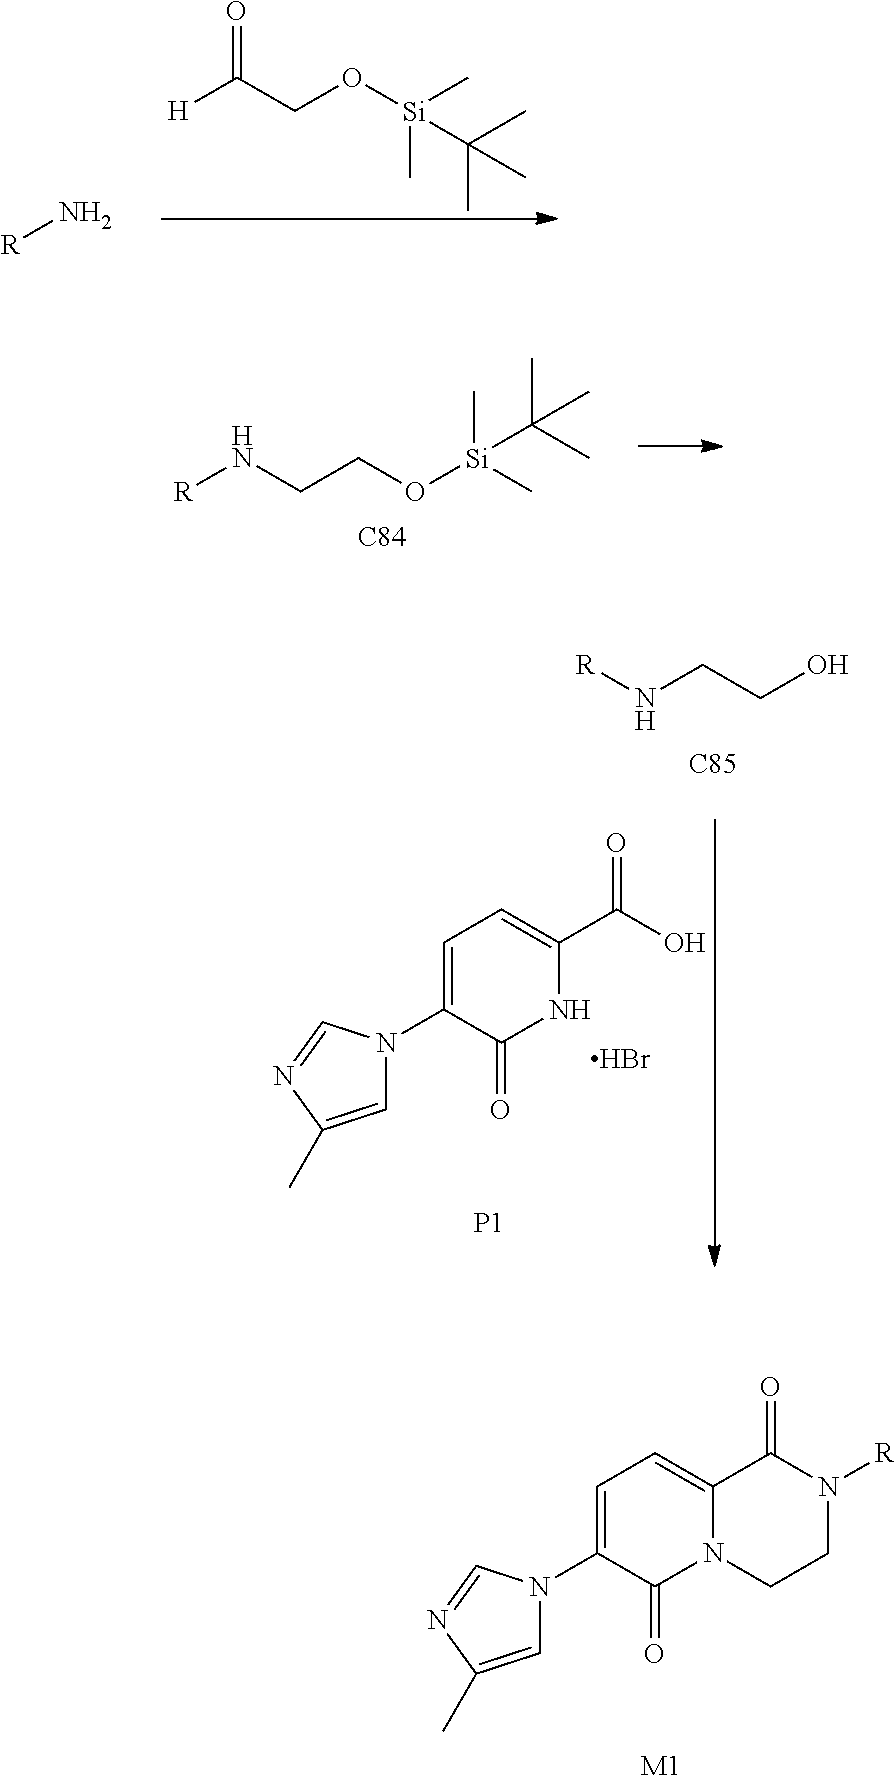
[R]N.[H]C(CO[Si](C)(C(C)(C)C)C)=O.[R]NCCO[Si](C)(C(C)(C)C)C.[C84].C1=C(N2C=C(C)N=C2)C(=O)NC(C(O)=O)=C1.Br.[P1].[R]NCCO.[C85].C1=C(N2C=C(C)N=C2)C(=O)N2C(=C1)C(=O)N([R])CC2.[M1]
